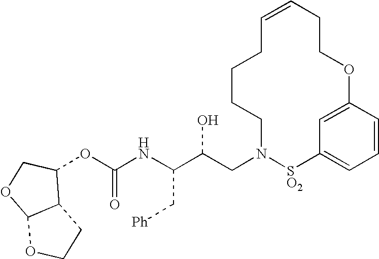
C(NC(C(CN1[SO2]C2=CC=CC(=C2)OCCC=CCCCC1)O)C[Ph])(=O)OC1C2C(OC1)OCC2
